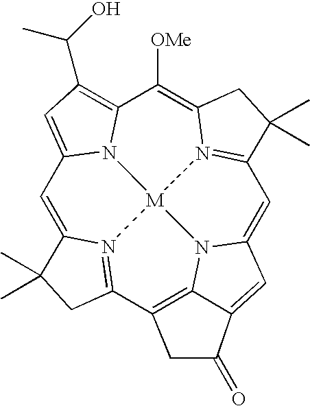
C1=C2N3=C(C4=C5N6C(=CC7=N8C(=C([OMe])C9=C(C(O)C)C=C1N9[M]863)CC7(C)C)C=C5C(=O)C4)CC2(C)C
